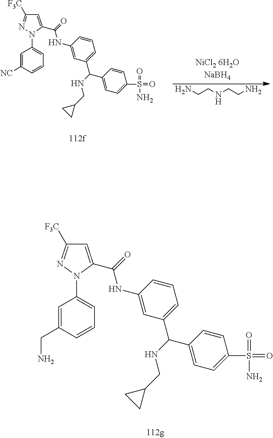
NCCNCCN.C1=C(C(=O)NC2=CC(C(NCC3CC3)C3=CC=C(S(=O)(=O)N)C=C3)=CC=C2)N(C2=CC=CC([NC])=C2)N=C1[F3C].C1=C(C(=O)NC2=CC(C(NCC3CC3)C3=CC=C(S(=O)(=O)N)C=C3)=CC=C2)N(C2=CC=CC(CN)=C2)N=C1[F3C]
